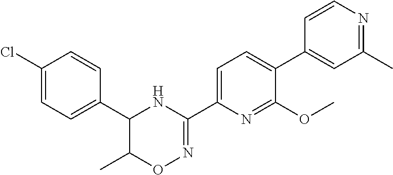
C1=CC(Cl)=CC=C1C1C(C)ON=C(C2=CC=C(C3=CC(C)=NC=C3)C(OC)=N2)N1
